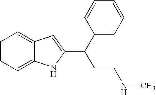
C1=CC=C2C(=C1)C=C(C(C1=CC=CC=C1)CCNC)N2
